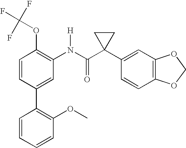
C1=CC(C2=C(OC)C=CC=C2)=CC(N(C(C2(C3=CC4=C(C=C3)OCO4)CC2)=O)[H])=C1OC(F)(F)F
